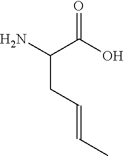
NC(CC=CC)C(=O)O
